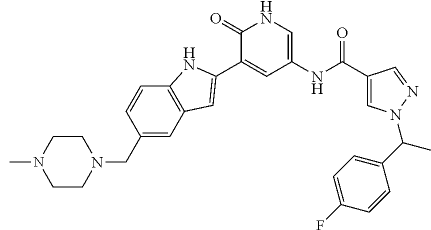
C1(=O)C(C2=CC3=C(C=CC(CN4CCN([ ])CC4)=C3)N2)=CC(NC(C2=CN(C(C3=CC=C(F)C=C3)C)N=C2)=O)=CN1
